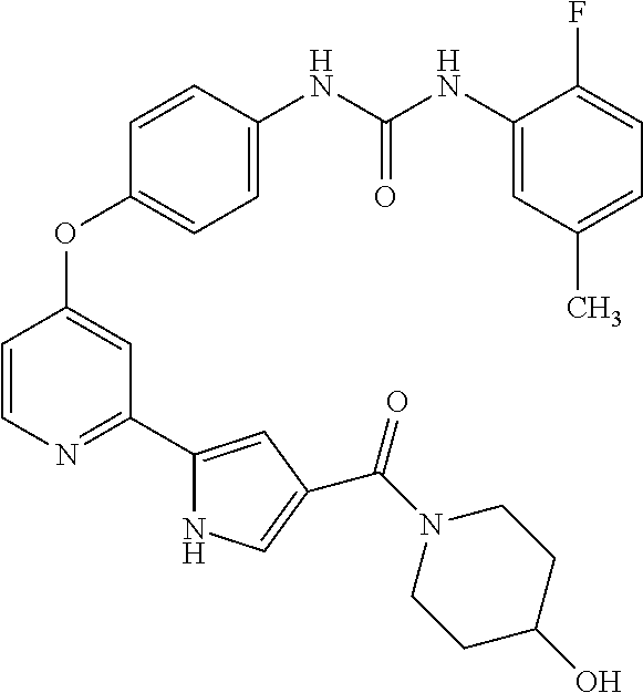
C1=C(NC(NC2=CC(C)=CC=C2F)=O)C=CC(OC2=CC(C3=CC(C(N4CCC(O)CC4)=O)=CN3)=NC=C2)=C1
